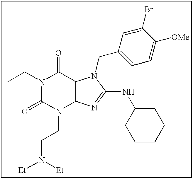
C(N1C(=O)N(CCN([Et])[Et])C2=C(C1=O)N(CC1=CC=C([OMe])C(Br)=C1)C(NC1CCCCC1)=N2)C
